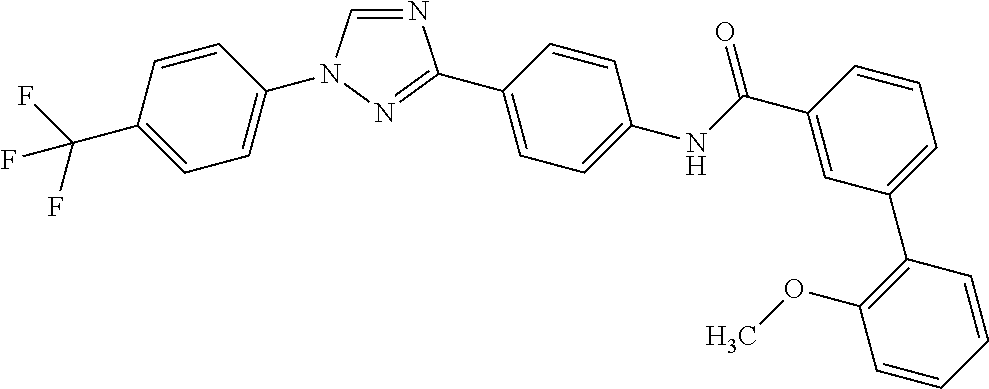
C1=C(C(F)(F)F)C=CC(N2C=NC(C3=CC=C(NC(C4=CC(C5=C(OC)C=CC=C5)=CC=C4)=O)C=C3)=N2)=C1
